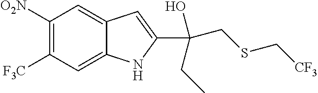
C1(C(CSC[CF3])(O)CC)=CC2=CC([O2N])=C([F3C])C=C2N1
